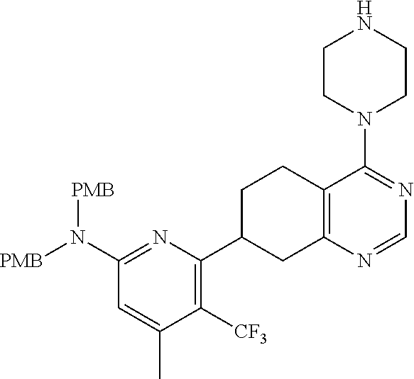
C1(N([PMB])[PMB])=NC(C2CC3=C(CC2)C(N2CCNCC2)=NC=N3)=C([CF3])C(C)=C1
